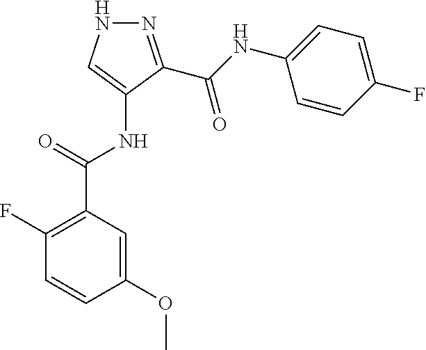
N1=C(C(NC2=CC=C(F)C=C2)=O)C(NC(C2=C(F)C=CC(OC)=C2)=O)=CN1
